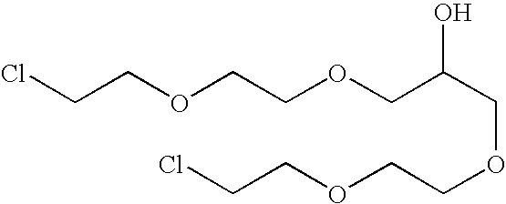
ClCCOCCOCC(COCCOCCCl)O
